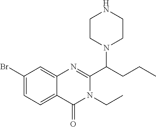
C1CN(C(CCC)C2=NC3=CC(Br)=CC=C3C(=O)N2CC)CCN1
